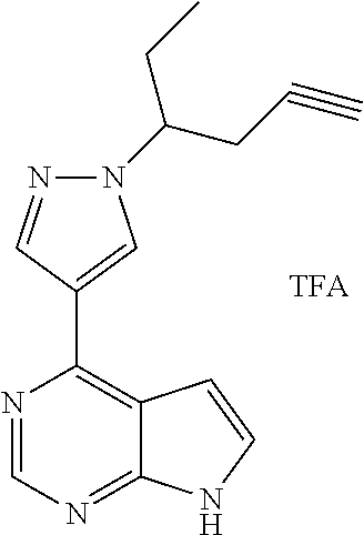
N1=CN=C2C(=C1C1=CN(C(CC#C)CC)N=C1)C=CN2
